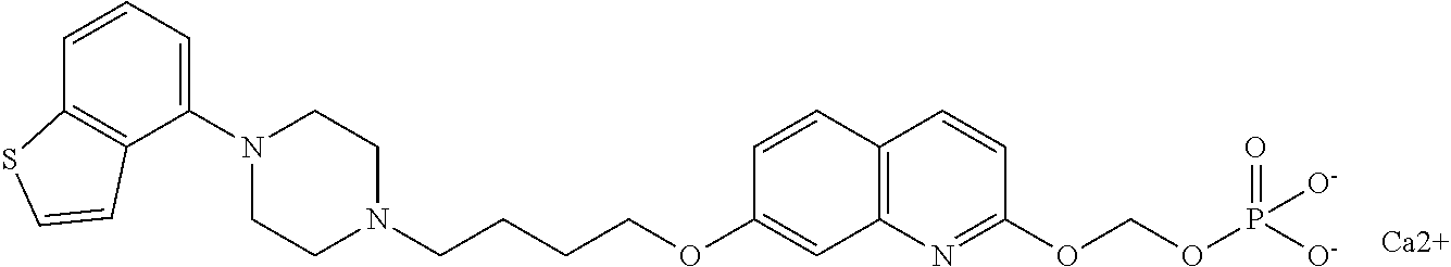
C1=CC2=C(C(N3CCN(CCCCOC4=CC5=C(C=C4)C=CC(OCOP([O-])(=O)[O-])=N5)CC3)=C1)C=CS2.[Ca2+]
